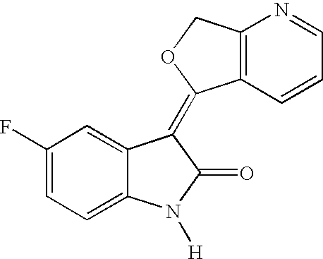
C1(F)=CC=C2C(=C1)C(=C1C3=C(CO1)N=CC=C3)C(=O)N2[H]
